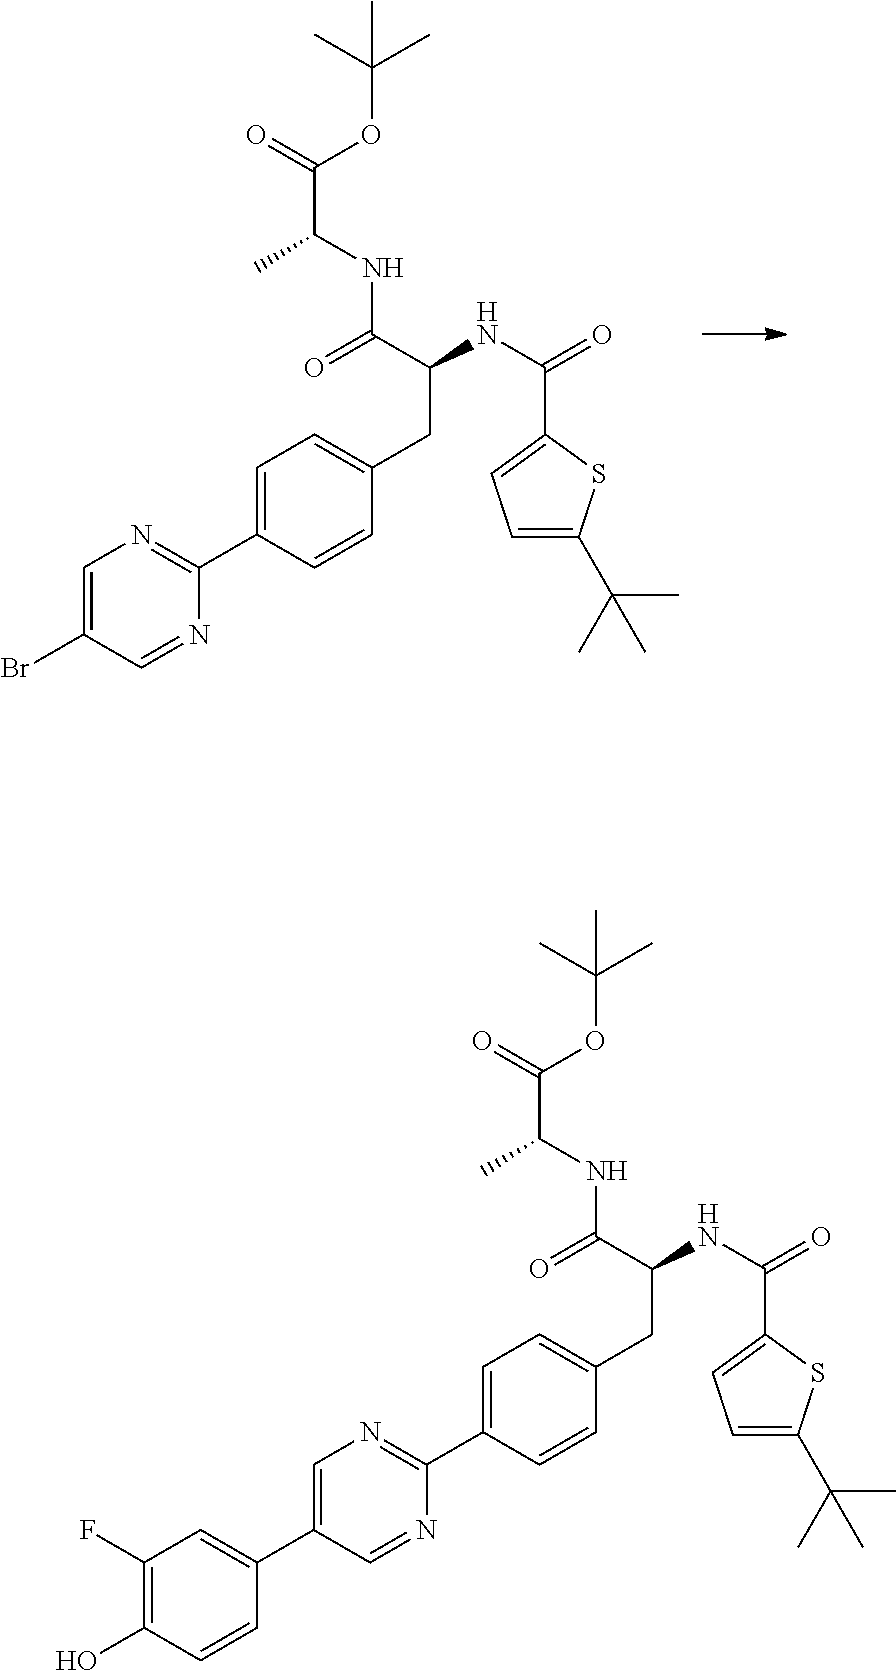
C1=C(C2=NC=C(Br)C=N2)C=CC(CC(C(NC(C(OC(C)(C)C)=O)C)=O)NC(=O)C2=CC=C(C(C)(C)C)S2)=C1.C1=C(C2=NC=C(C3=CC(F)=C(O)C=C3)C=N2)C=CC(CC(C(NC(C(OC(C)(C)C)=O)C)=O)NC(=O)C2=CC=C(C(C)(C)C)S2)=C1
